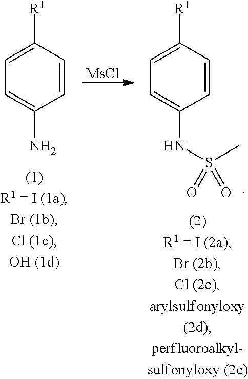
[R1]C1=CC=C(N)C=C1.[R1]C1=CC=C(NS(C)(=O)=O)C=C1.[MsCl]
